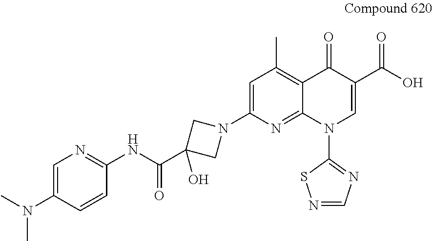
C1=C(N2CC(C(NC3=NC=C(N(C)C)C=C3)=O)(O)C2)N=C2C(=C1C)C(=O)C(C(O)=O)=CN2C1=NC=NS1
